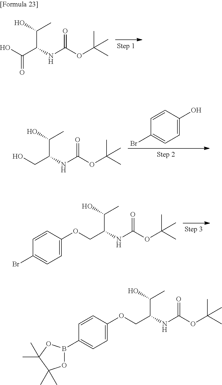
O(CC(C(O)C)NC(=O)OC(C)(C)C)C1=CC=C(B2OC(C)(C)C(C)(C)O2)C=C1.OC(C(C(O)C)NC(=O)OC(C)(C)C)=O.OCC(C(O)C)NC(=O)OC(C)(C)C.C1=CC(O)=CC=C1Br.O(CC(C(O)C)NC(=O)OC(C)(C)C)C1=CC=C(Br)C=C1
